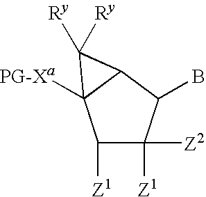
C1([Z1])C([Z2])([Z1])C(B)C2C1([PG-Xa])C2([Ry])[Ry]
